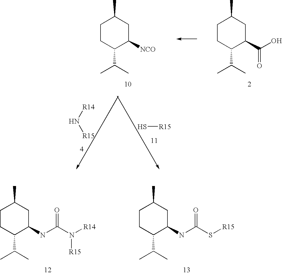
[R14]N[R15].S[R15].C1CC(C(C)C)C([NCO])CC1C.C1CC(C(C)C)C(C(O)=O)CC1C.C1CC(C(C)C)C(NC(N([R14])[R15])=O)CC1C.C1CC(C(C)C)C(NC(S[R15])=O)CC1C
